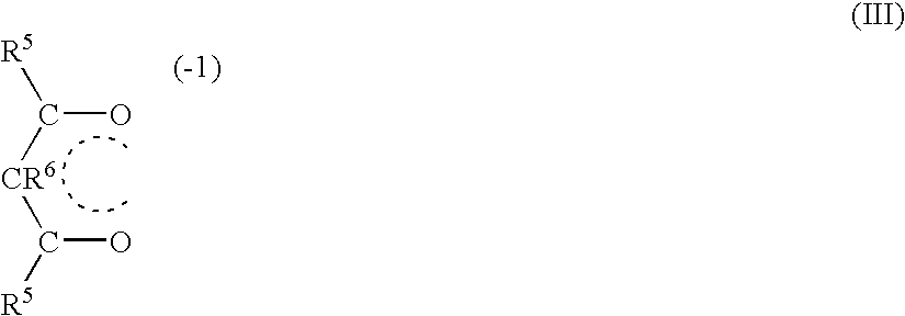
[R5]C([CR6]C([R5])O)O
